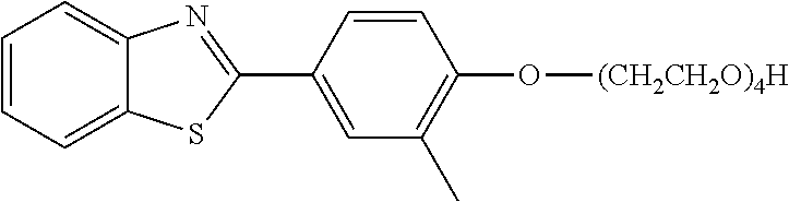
C1=CC=C2C(=C1)N=C(C1=CC(C)=C(O[(CH2CH2O)4H])C=C1)S2
